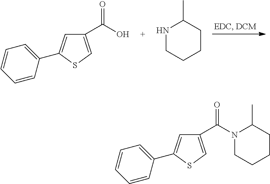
C1(C(O)=O)=CSC(C2=CC=CC=C2)=C1.N1CCCCC1C.C1(C(=O)N2CCCCC2C)=CSC(C2=CC=CC=C2)=C1
